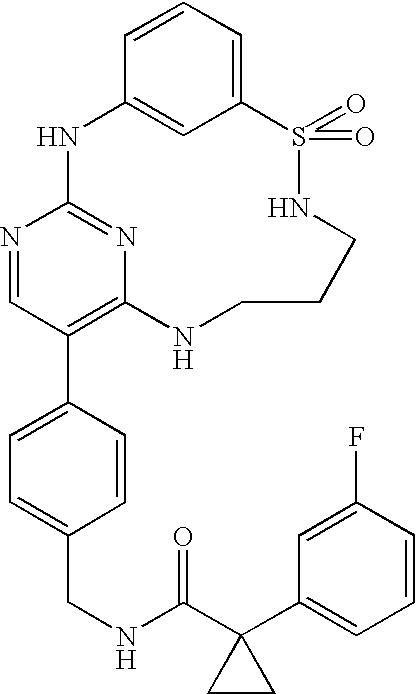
C12=CC=CC(=C1)NC1=NC(=C(C3=CC=C(CNC(C4(C5=CC=CC(F)=C5)CC4)=O)C=C3)C=N1)NCCCNS2(=O)=O
